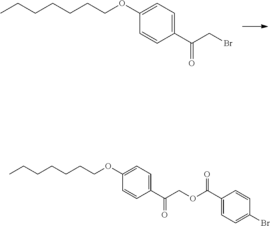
CCCCCCCOC1=CC=C(C(CBr)=O)C=C1.CCCCCCCOC1=CC=C(C(COC(=O)C2=CC=C(Br)C=C2)=O)C=C1
